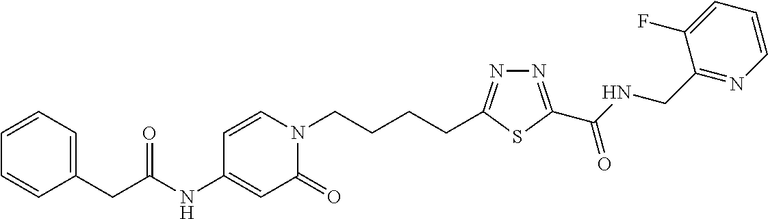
C1(NC(CC2=CC=CC=C2)=O)=CC(=O)N(CCCCC2=NN=C(C(NCC3=NC=CC=C3F)=O)S2)C=C1
